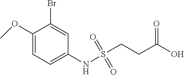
C1(OC)=CC=C(NS(CCC(O)=O)(=O)=O)C=C1Br
